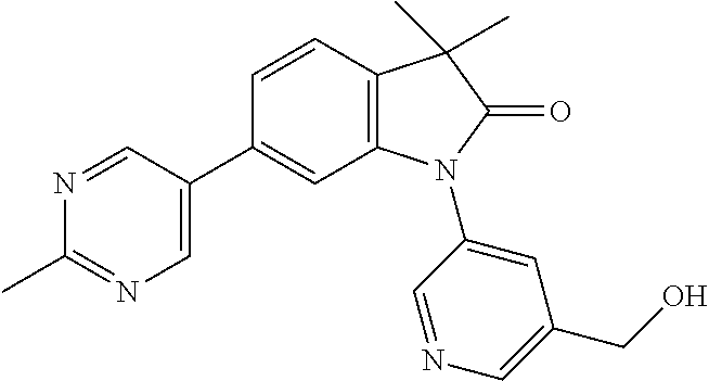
N1=CC(C2=CC3=C(C=C2)C(C)(C)C(=O)N3C2=CC(CO)=CN=C2)=CN=C1C
